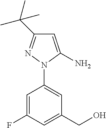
C1=C(N)N(C2=CC(CO)=CC(F)=C2)N=C1C(C)(C)C
